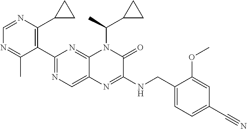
C1=NC(C2CC2)=C(C2=NC=C3C(=N2)N(C(C2CC2)C)C(=O)C(NCC2=CC=C(C#N)C=C2OC)=N3)C(C)=N1
